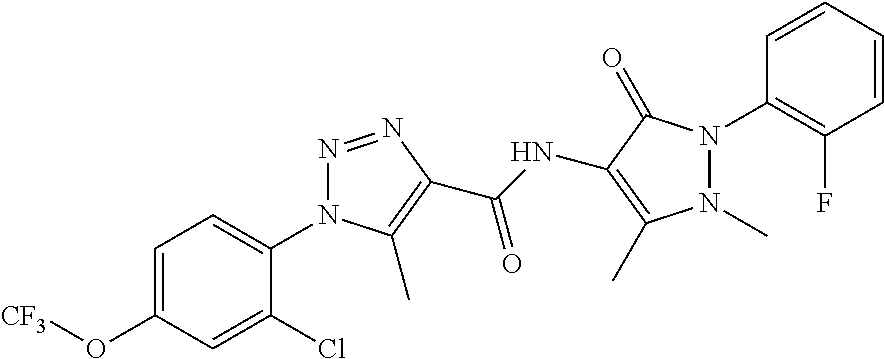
C1=C(O[CF3])C=C(Cl)C(N2N=NC(C(NC3=C(C)N(C)N(C4=C(F)C=CC=C4)C3=O)=O)=C2C)=C1
